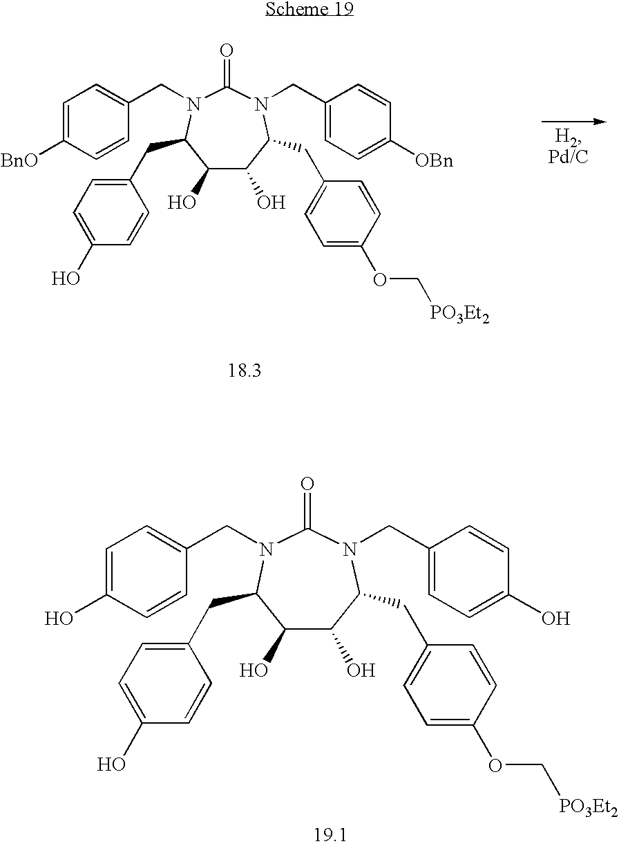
C1(CC2C(O)C(O)C(CC3=CC=C(OC[PO3Et2])C=C3)N(CC3=CC=C([OBn])C=C3)C(=O)N2CC2=CC=C([BnO])C=C2)=CC=C(O)C=C1.C1(CC2C(O)C(O)C(CC3=CC=C(OC[PO3Et2])C=C3)N(CC3=CC=C(O)C=C3)C(=O)N2CC2=CC=C(O)C=C2)=CC=C(O)C=C1
